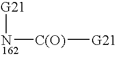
[G21]N[C(O)][G21]
